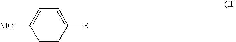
C1=C([MO])C=CC([R])=C1
